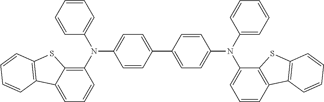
C1=CC=CC=C1N(C1=C2C(=CC=C1)C1=C(S2)C=CC=C1)C1=CC=C(C2=CC=C(N(C3=CC=CC=C3)C3=CC=CC4=C3SC3=C4C=CC=C3)C=C2)C=C1
